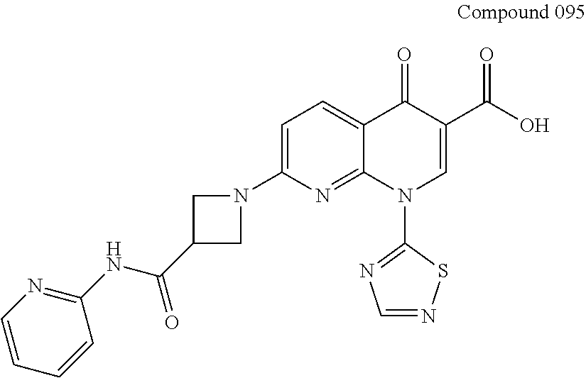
C1=C(N2CC(C(NC3=NC=CC=C3)=O)C2)N=C2C(=C1)C(=O)C(C(O)=O)=CN2C1=NC=NS1
